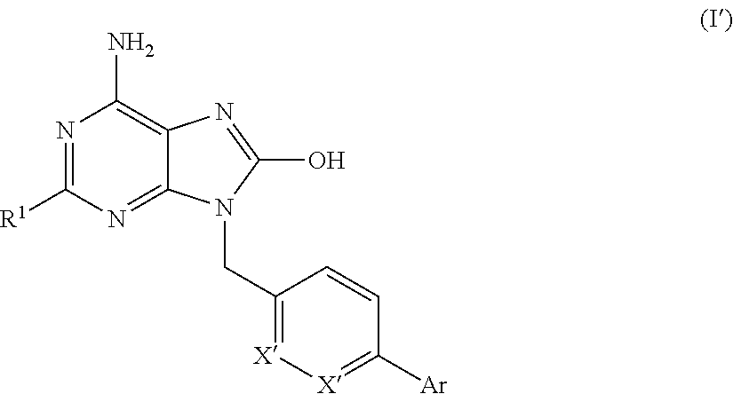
N1=C([R1])N=C2C(=C1N)N=C(O)N2CC1=[X][X]=C([Ar])C=C1
